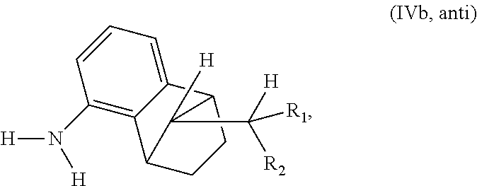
[H]N(C1=C2C3CCC(C2=CC=C1)C3([H])C([R1])([H])[R2])[H]
